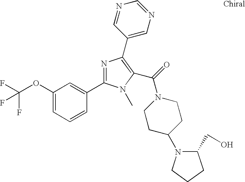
O(C1=CC=CC(C2=NC(C3=CN=CN=C3)=C(C(=O)N3CCC(N4C(CO)CCC4)CC3)N2C)=C1)C(F)(F)F
